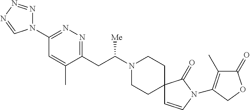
N1(C2=NN=C(CC(N3CCC4(CC3)C=CN(C3=C(C)C(=O)OC3)C4=O)[Me])C(C)=C2)N=NN=C1
